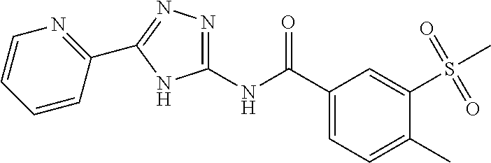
C1(C(NC2=NN=C(C3=NC=CC=C3)N2)=O)=CC=C(C)C(S(C)(=O)=O)=C1
